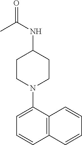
C1=C(N2CCC(NC(=O)C)CC2)C2=C(C=C1)C=CC=C2
